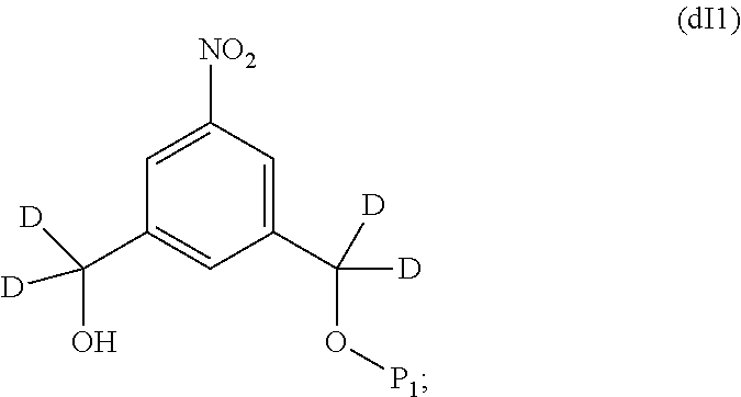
C1=C([NO2])C=C(C([D])(O[P1])[D])C=C1C([D])(O)[D]
